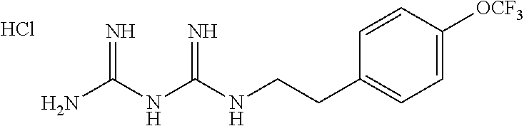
C(CC1=CC=C([OCF3])C=C1)NC(NC(N)=N)=N.Cl
